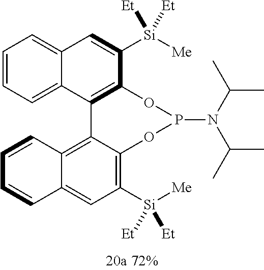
C12=CC=CC=C1C1=C(C([Si]([Me])([Et])[Et])=C2)OP(N(C(C)C)C(C)C)OC2=C([Si]([Me])([Et])[Et])C=C3C(=C12)C=CC=C3
